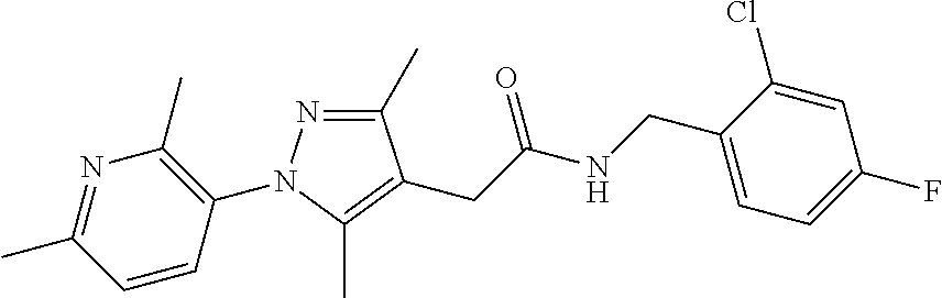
C1(C)=NN(C2=C(C)N=C(C)C=C2)C(C)=C1CC(NCC1=CC=C(F)C=C1Cl)=O
